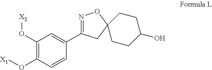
C1(O[X2])=C(O[X1])C=CC(C2=NOC3(C2)CCC(O)CC3)=C1
